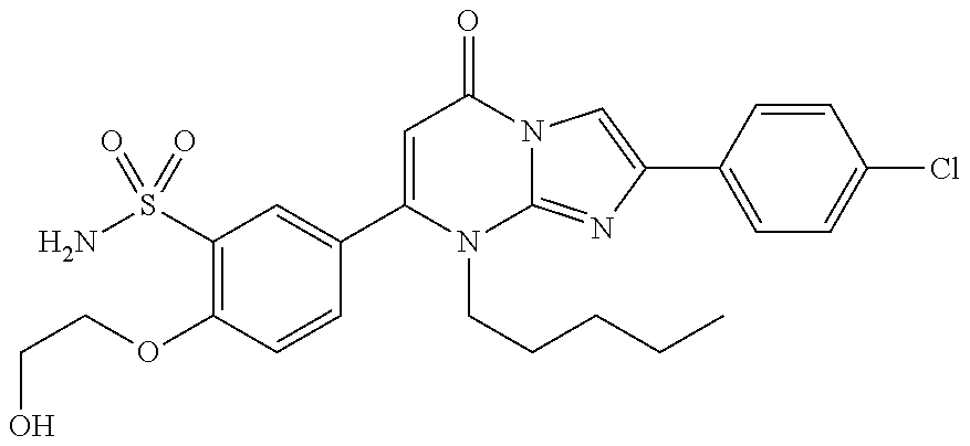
C1(OCCO)=C(S(N)(=O)=O)C=C(C2=CC(=O)N3C(=NC(C4=CC=C(Cl)C=C4)=C3)N2CCCCC)C=C1
